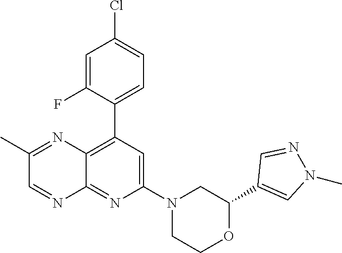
C1(C2=CN(C)N=C2)OCCN(C2=CC(C3=CC=C(Cl)C=C3F)=C3C(=N2)N=CC(C)=N3)C1
